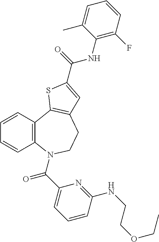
C1=CC2=C(C=C1)N(C(C1=CC=CC(NCCOCC)=N1)=O)CCC1=C2SC(C(NC2=C(F)C=CC=C2C)=O)=C1
